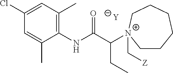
[Y].C1=C(C)C(NC(C([N+]2(C[Z])CCCCCC2)CC)=O)=C(C)C=C1Cl
